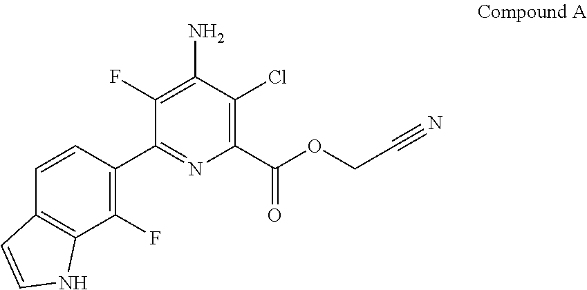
C12=C(C(F)=C(C3=NC(C(OCC#N)=O)=C(Cl)C(N)=C3F)C=C1)NC=C2
